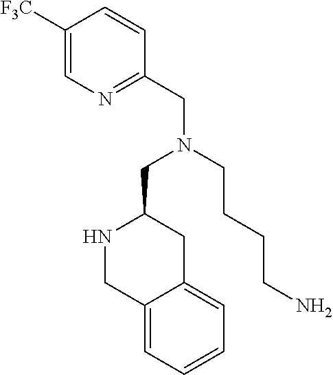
C1([F3C])=CN=C(CN(CC2NCC3=CC=CC=C3C2)CCCCN)C=C1
